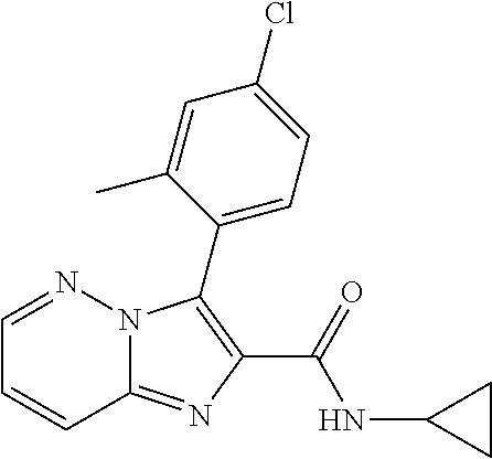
C12=NC(C(=O)NC3CC3)=C(C3=CC=C(Cl)C=C3C)N1N=CC=C2
